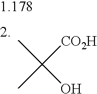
CC(C)([CO2H])O
